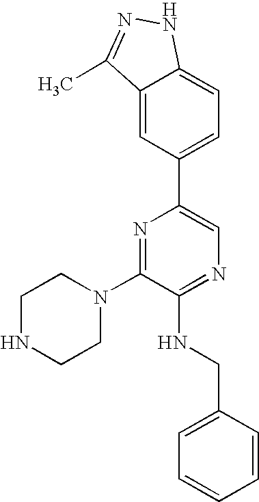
C1(N2CCNCC2)=NC(C2=CC=C3C(=C2)C(C)=NN3)=CN=C1NCC1=CC=CC=C1
